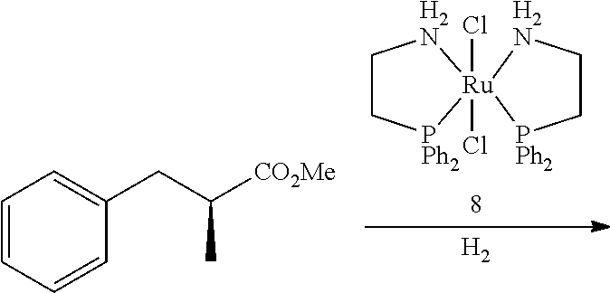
[H2].C1C[PPh2][Ru]2(Cl)(Cl)([H2N]1)[PPh2]CC[H2N]2.C1(CC([CO2Me])C)=CC=CC=C1
